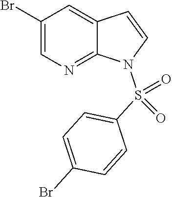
C1(Br)=CN=C2C(=C1)C=CN2S(C1=CC=C(Br)C=C1)(=O)=O
